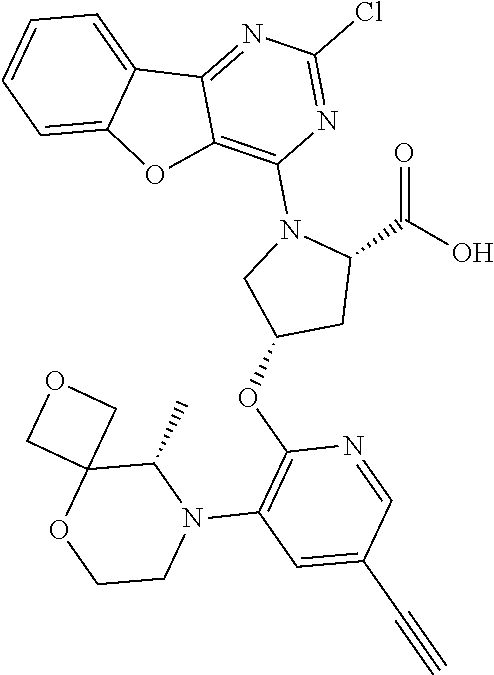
C1=CC=C2C(=C1)C1=NC(Cl)=NC(N3C(C(O)=O)CC(OC4=C(N5C(C)C6(OCC5)COC6)C=C(C#C)C=N4)C3)=C1O2
